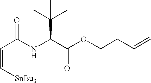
N(C(C(OCCC=C)=O)C(C)(C)C)C(C=C[SnBu3])=O
